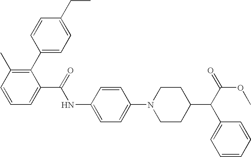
C1=CC(C2=C(C)C=CC=C2C(NC2=CC=C(N3CCC(C(C4=CC=CC=C4)C(OC)=O)CC3)C=C2)=O)=CC=C1CC
